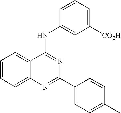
C1=CC=C2C(=C1)C(NC1=CC([CO2H])=CC=C1)=NC(C1=CC=C(C)C=C1)=N2
